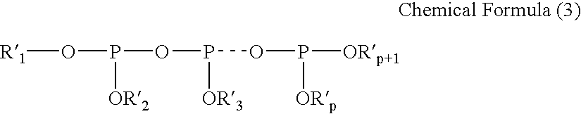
[R1]OP([OR2])OP(OP([ORp+1])[ORp])[OR3]
